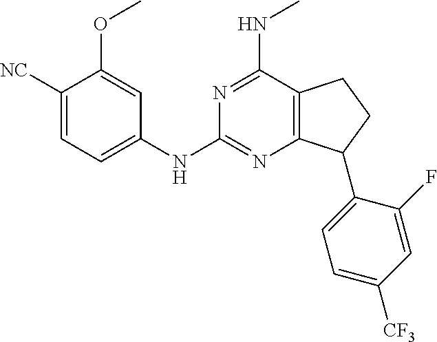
C1(NC2=CC=C([NC])C(OC)=C2)=NC2=C(CCC2C2=CC=C([CF3])C=C2F)C(NC)=N1
